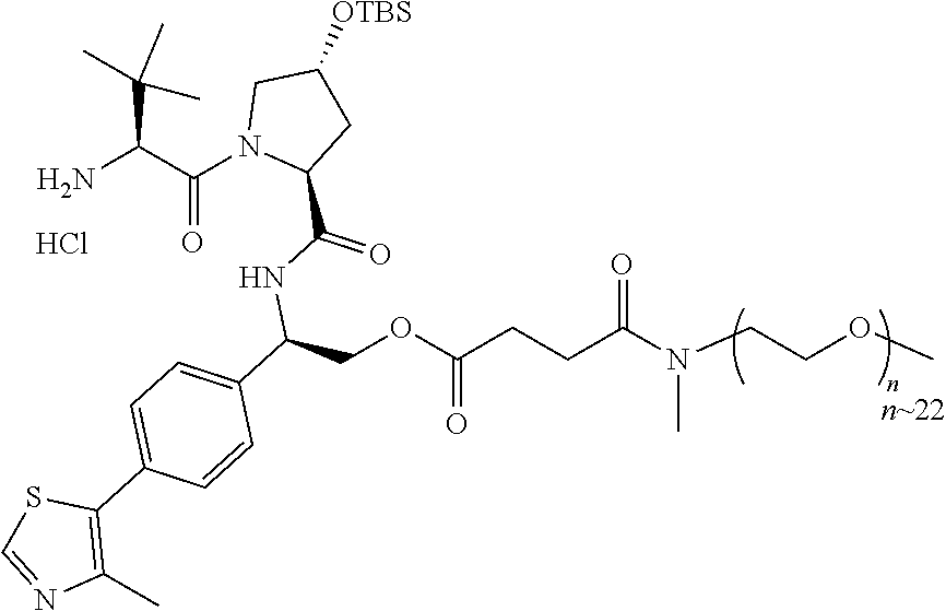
NC(C(N1C(C(=O)NC(COC(CCC(N(CCOC)C)=O)=O)C2=CC=C(C3=C(C)N=CS3)C=C2)CC([OTBS])C1)=O)C(C)(C)C.Cl
